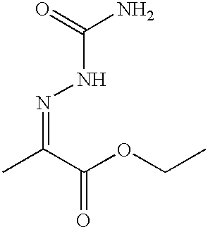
N(=C(C(OCC)=O)C)NC(=O)N
